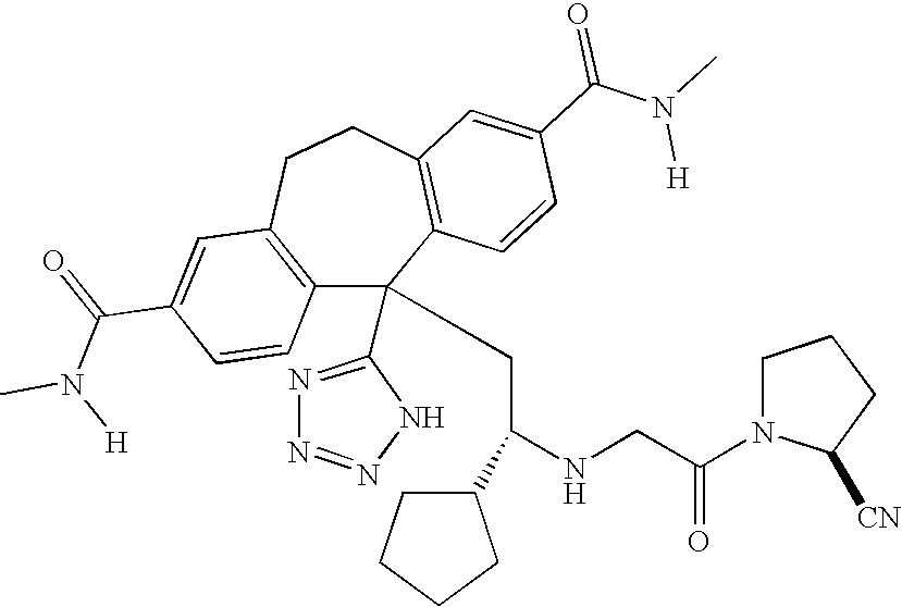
C1(C(=O)N(C)[H])=CC2=C(C=C1)C(C1=NN=NN1)(CC(NCC(N1C([CN])CCC1)=O)C1CCCC1)C1=C(CC2)C=C(C(N(C)[H])=O)C=C1
